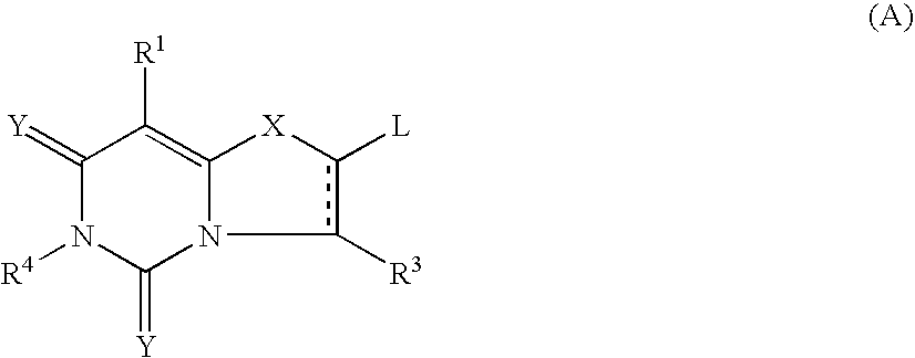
C1(=[Y])N([R4])C(=[Y])N2c([R3])c([L])[X]C2=C1[R1]
